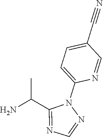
N1=C(C(N)C)N(C2=CC=C(C#N)C=N2)N=C1
